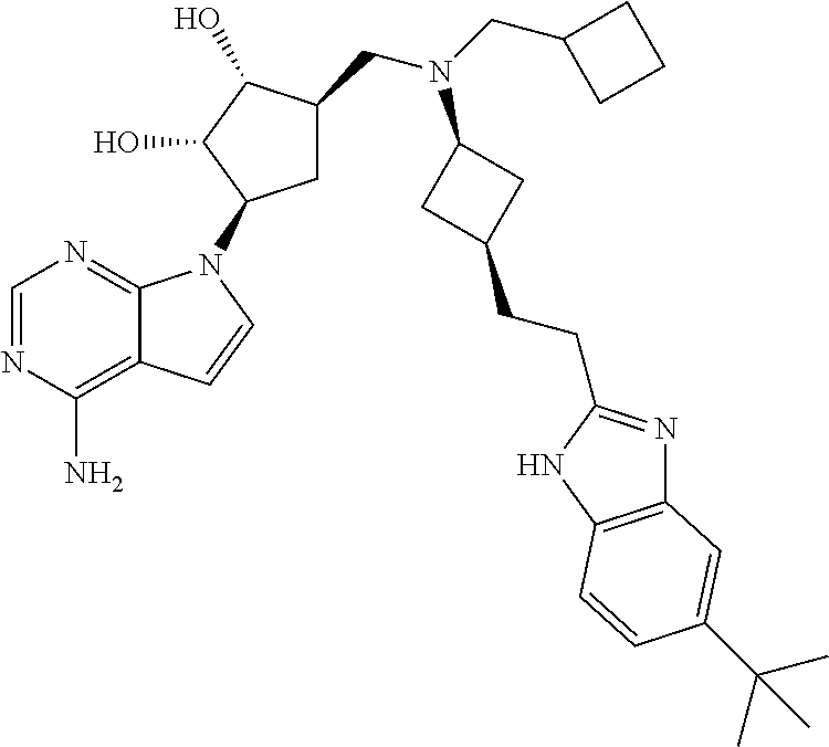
N1=C2C(=C(N)N=C1)C=CN2C1CC(CN(CC2CCC2)C2CC(CCC3=NC4=C(N3)C=CC(C(C)(C)C)=C4)C2)C(O)C1O
